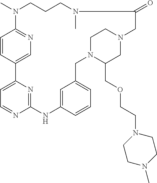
C1=CC2=CN=C1N(C)CCCN(C)C(=O)CN1CC(COCCN3CCN(C)CC3)N(CC3=CC=CC(=C3)NC3=NC2=CC=N3)CC1
